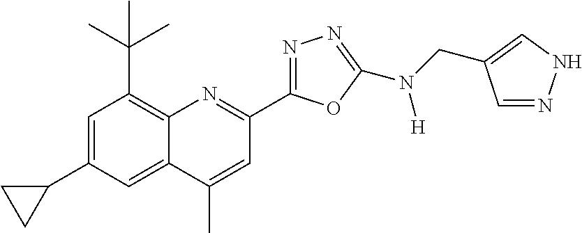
C1=C(C2CC2)C=C2C(=C1C(C)(C)C)N=C(C1=NN=C(N(CC3=CNN=C3)[H])O1)C=C2C
